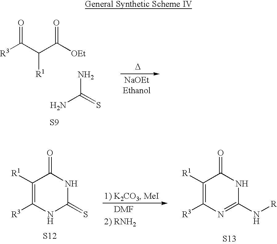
[D].[S9].[R3]C(C(C([OEt])=O)[R1])=O.NC(=S)N.[S13].C1([R1])=C([R3])N=C(N[R])NC1=O.C1([R1])=C([R3])NC(=S)NC1=O.[S12].[DMF]
